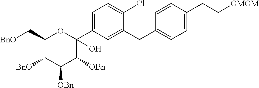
C1=C(C2(O)OC(C[BnO])C([BnO])C([OBn])C2[OBn])C=C(CC2=CC=C(CC[OMOM])C=C2)C(Cl)=C1
